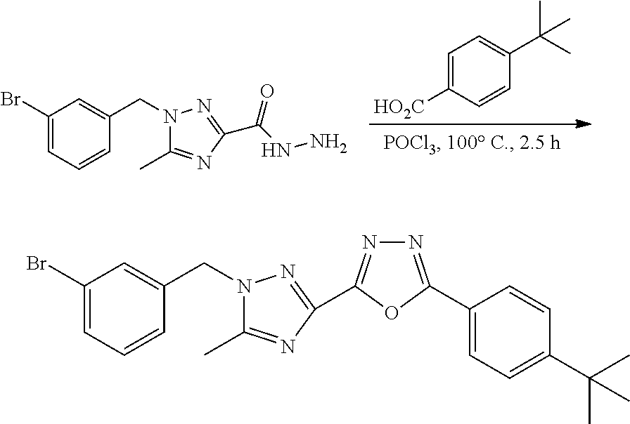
C1(Br)=CC=CC(CN2C(C)=NC(C(NN)=O)=N2)=C1.C1=C([HO2C])C=CC(C(C)(C)C)=C1.C1(Br)=CC=CC(CN2C(C)=NC(C3=NN=C(C4=CC=C(C(C)(C)C)C=C4)O3)=N2)=C1
